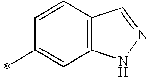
C1(C)=CC2=C(C=C1)C=NN2
